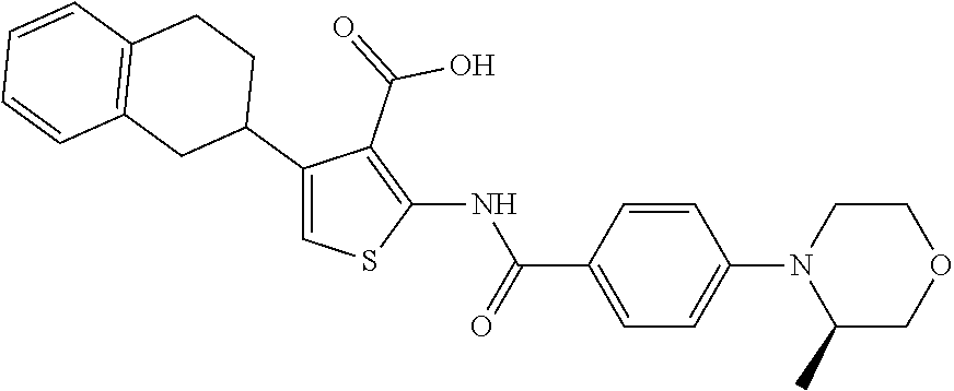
C1(C2CCC3=C(C2)C=CC=C3)=CSC(NC(C2=CC=C(N3C(C)COCC3)C=C2)=O)=C1C(=O)O
